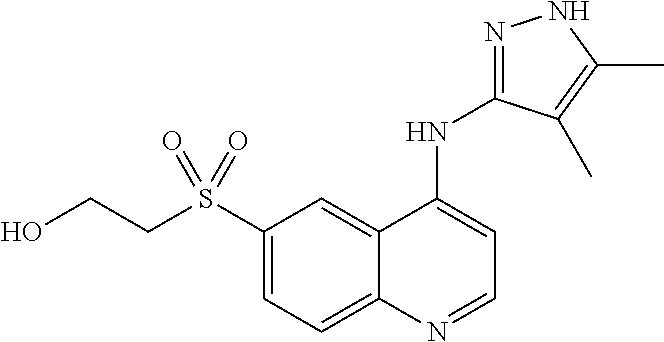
C1(S(=O)(CCO)=O)=CC=C2C(=C1)C(NC1=NNC(C)=C1C)=CC=N2
